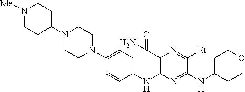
C1(N2CCN(C3CCN([Me])CC3)CC2)=CC=C(NC2=C(C(N)=O)N=C([Et])C(NC3CCOCC3)=N2)C=C1
